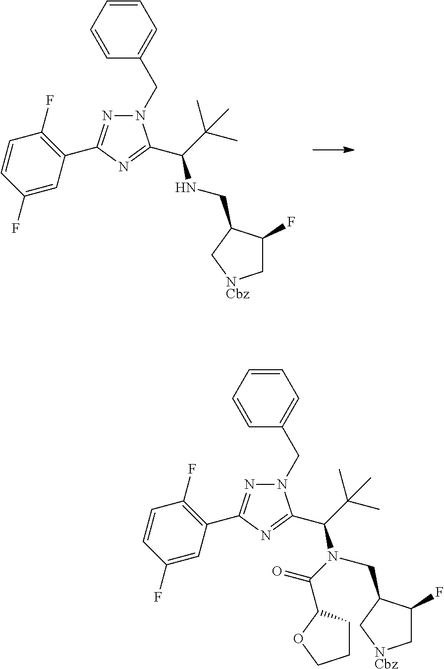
C1=CC=CC(CN2N=C(C3=C(F)C=CC(F)=C3)N=C2C(C(C)(C)C)NCC2C(F)C[NCbz]C2)=C1.C1=CC=CC(CN2N=C(C3=C(F)C=CC(F)=C3)N=C2C(C(C)(C)C)N(C(=O)C2CCCO2)CC2C(F)C[NCbz]C2)=C1
